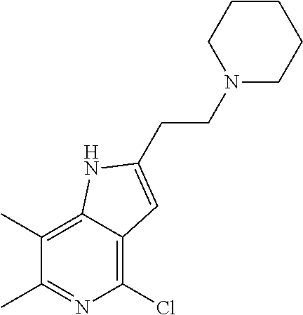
C1(C)=C2C(=C(Cl)N=C1C)C=C(CCN1CCCCC1)N2
